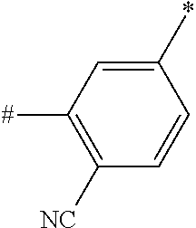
C1(*)=CC([#])=C([NC])C=C1
